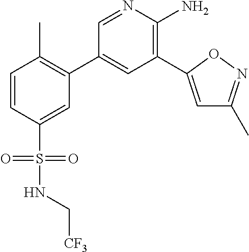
C1=CC(S(NC[CF3])(=O)=O)=CC(C2=CC(C3=CC(C)=NO3)=C(N)N=C2)=C1C
